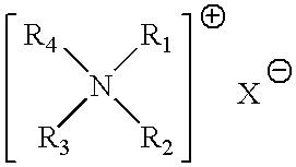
N([R4])([R2])([R1])[R3]
